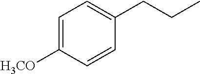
C1=C([H3CO])C=CC(CCC)=C1
